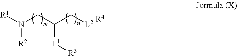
N(CC(C[L2])[L1][R3])([R1])[R2].[R4]
